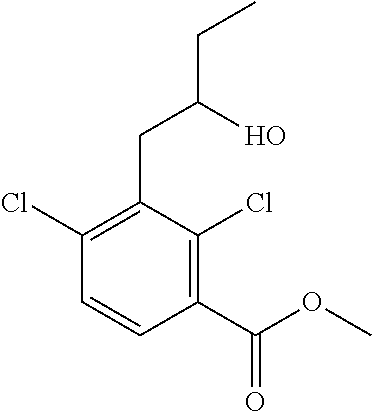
C1(Cl)=C(CC(CC)O)C(Cl)=C(C(=O)OC)C=C1
